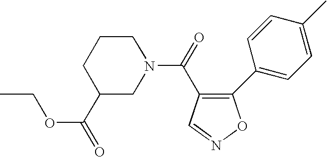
N1(C(=O)C2=C(C3=CC=C(C)C=C3)ON=C2)CCCC(C(=O)OCC)C1
